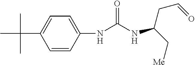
C1=CC(NC(=O)NC(CC=O)C[Me])=CC=C1C(C)(C)C
